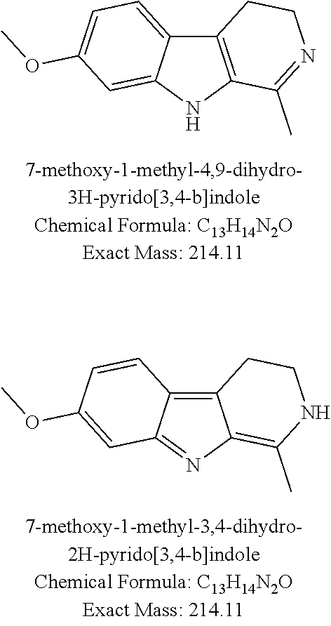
C12=C(NC3=CC(OC)=CC=C13)C(C)=NCC2.C12=C3C(=NC1=C(C)NCC2)C=C(OC)C=C3
